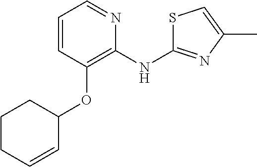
C1=CC(OC2CCCC=C2)=C(NC2=NC(C)=CS2)N=C1
